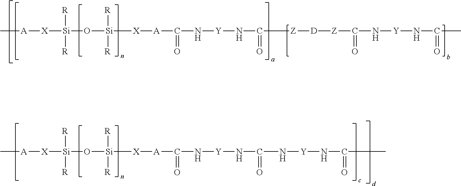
[A]([X][Si](O[Si]([X][A]C(N[Y]NC(=O)[Z][D][Z]C(N[Y]NC(=O)C)=O)=O)([R])[R])([R])[R])C.[A]([X][Si](O[Si]([X][A]C(N[Y]NC(=O)N[Y]NC(C)=O)=O)([R])[R])([R])[R])C
